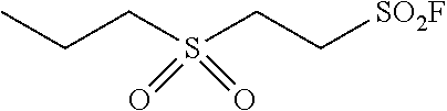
CCCS(CC[SO2F])(=O)=O
